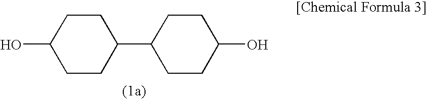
C1(C2CCC(O)CC2)CCC(O)CC1
